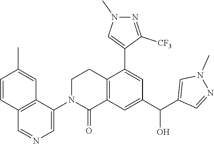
C12=C(C=C(C(C3=CN(C)N=C3)O)C=C1C1=CN(C)N=C1[CF3])C(=O)N(C1=CN=CC3=C1C=C(C)C=C3)CC2
